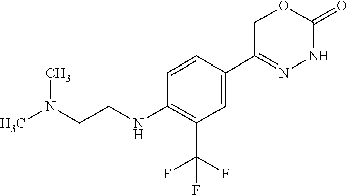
C1=CC(C2=NNC(=O)OC2)=CC(C(F)(F)F)=C1NCCN(C)C
